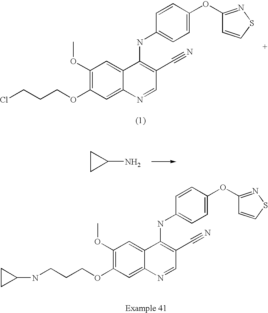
NC1CC1.C1(OC)=C(OCCCCl)C=C2C(=C1)C(NC1=CC=C(OC3=NSC=C3)C=C1)=C(C#N)C=N2.C1(OC)=C(OCCCNC2CC2)C=C2C(=C1)C(NC1=CC=C(OC3=NSC=C3)C=C1)=C(C#N)C=N2
